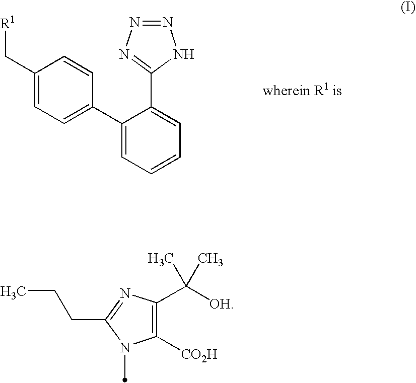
C1(C2=CC=C(C[R1])C=C2)=CC=CC=C1C1=NN=NN1.C1([CO2H])=C(C(C)([OH])C)N=C(CCC)N1C
